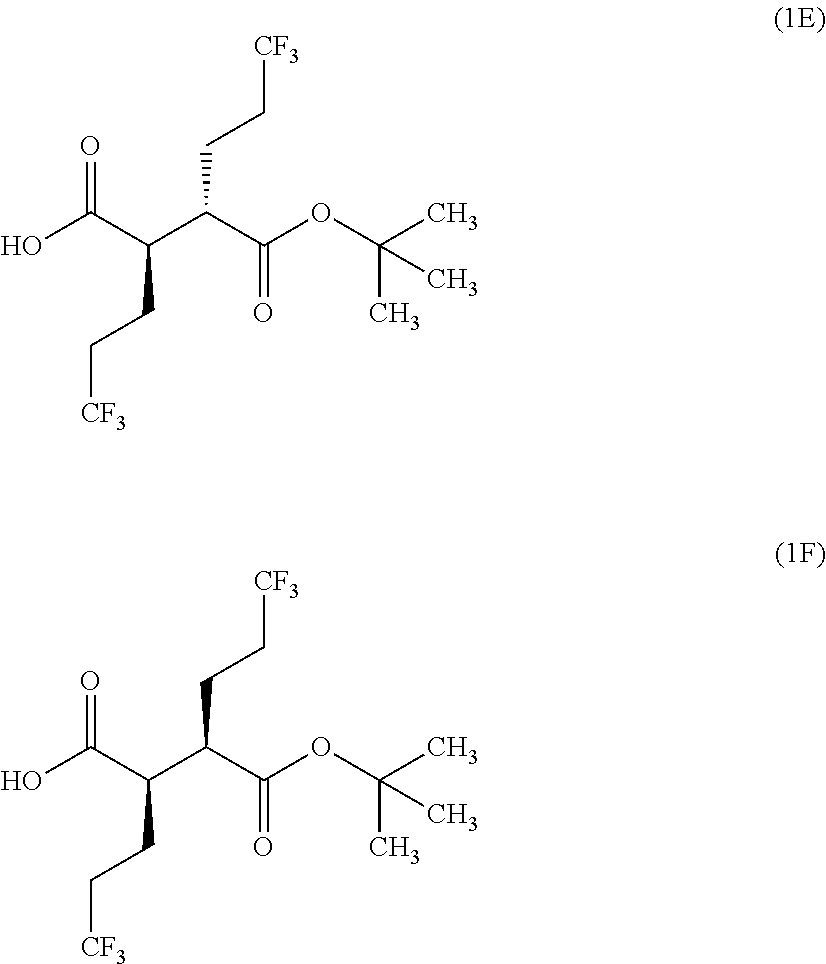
OC(C(C(C(OC(C)(C)C)=O)CC[CF3])CC[CF3])=O.OC(C(C(C(OC(C)(C)C)=O)CC[CF3])CC[CF3])=O
